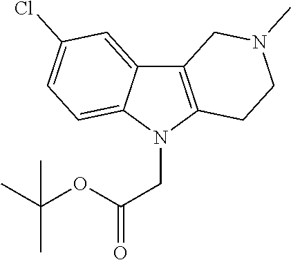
C12=C(N(CC(=O)OC(C)(C)C)C3=CC=C(Cl)C=C13)CCN(C)C2
